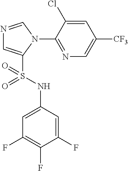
N1=CN(C2=NC=C([CF3])C=C2Cl)C(S(NC2=CC(F)=C(F)C(F)=C2)(=O)=O)=C1
